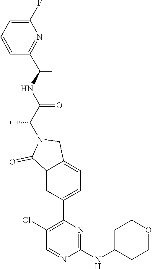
C1(NC2CCOCC2)=NC(C2=CC=C3C(=C2)C(=O)N(C(C(=O)NC(C2=NC(F)=CC=C2)C)C)C3)=C(Cl)C=N1
